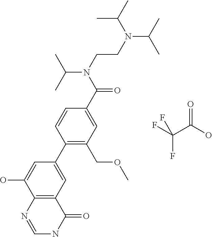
C12=C(C=C(C3=C(COC)C=C(C(N(CCN(C(C)C)C(C)C)C(C)C)=O)C=C3)C=C1O)C(=O)NC=N2.O=C(O)C(F)(F)F
